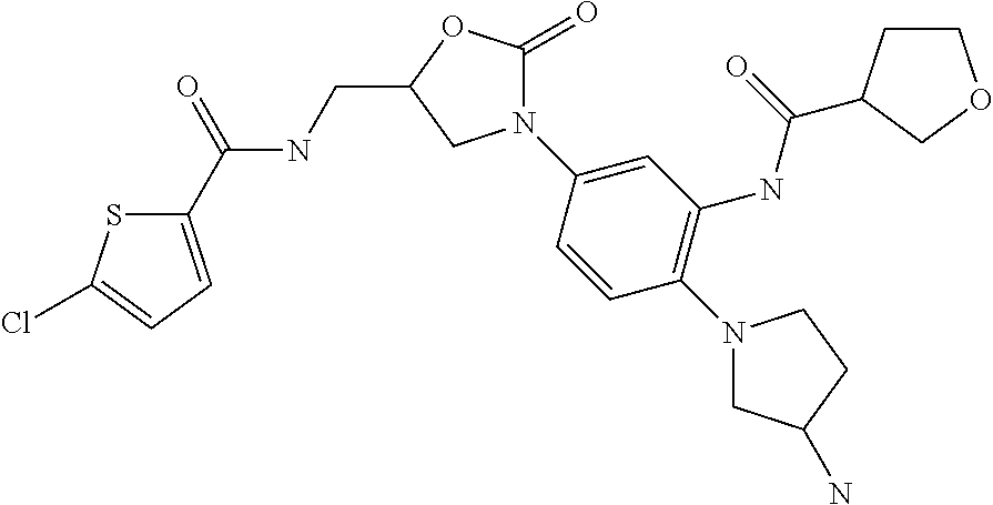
C1(C(=O)NCC2OC(=O)N(C3=CC(NC(=O)C4CCOC4)=C(N4CC(N)CC4)C=C3)C2)=CC=C(Cl)S1
